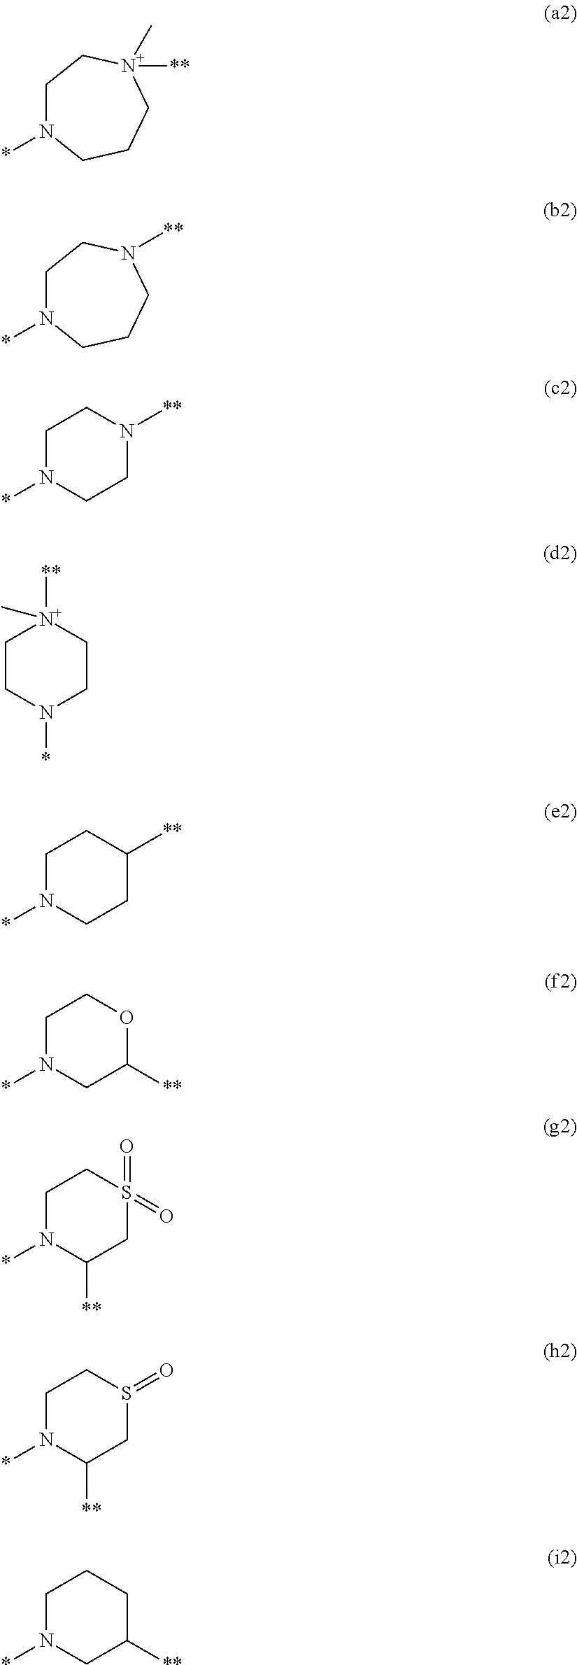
C1N(*)CCCN([**])(C)C1.C1N(*)CCCN([**])C1.C1N(*)CCN([**])C1.C1CN(*)CC[N+]1([**])C.C1N(*)CCC([**])C1.C1N(*)CC([**])OC1.C1N(*)C([**])CS(=O)(=O)C1.C1N(*)C([**])CS(=O)C1.C1N(*)CC([**])CC1
